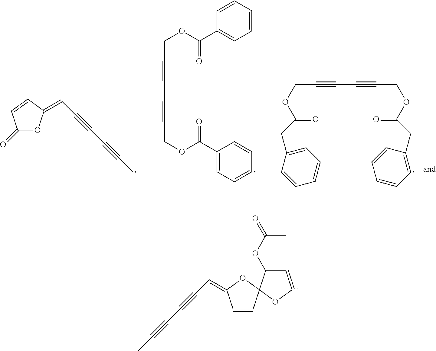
C1=CC(=CC#CC#CC)OC12OC=CC2OC(C)=O.C1(=O)OC(=CC#CC#CC)C=C1.C(C#CC#CCOC(=O)C1=CC=CC=C1)OC(=O)C1=CC=CC=C1.C(C#CC#CCOC(=O)CC1=CC=CC=C1)OC(=O)CC1=CC=CC=C1
